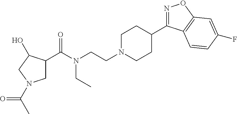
N1=C(C2CCN(CCN(C(=O)C3CN(C(C)=O)CC3O)CC)CC2)C2=C(O1)C=C(F)C=C2
